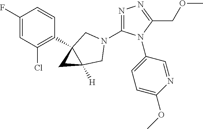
C1(Cl)=C(C23CC2([H])CN(C2=NN=C(COC)N2C2=CC=C(OC)N=C2)C3)C=CC(F)=C1
